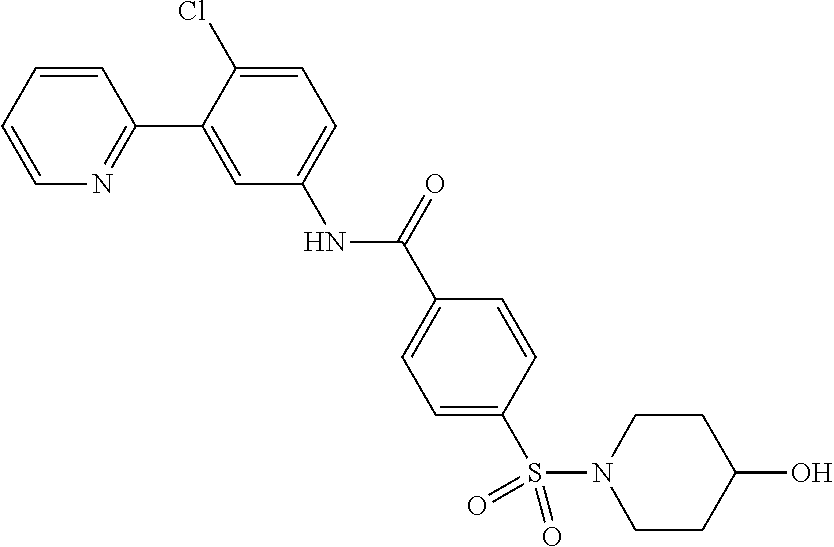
C1=CC=CN=C1C1=CC(NC(=O)C2=CC=C(S(N3CCC(O)CC3)(=O)=O)C=C2)=CC=C1Cl
